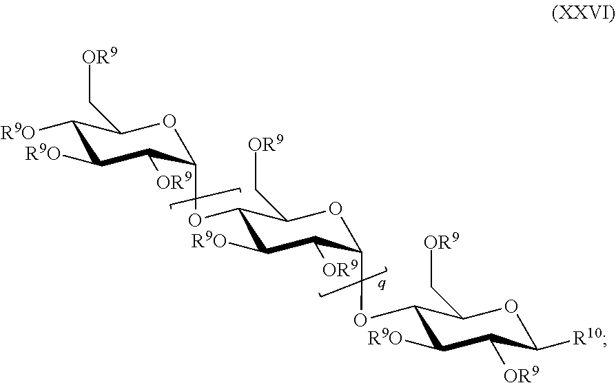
C1([R9O])C([OR9])C(OC2C([R9O])C([OR9])C([R10])OC2C[OR9])OC(C[OR9])C1OC1OC(C[OR9])C([R9O])C([R9O])C1[OR9]
